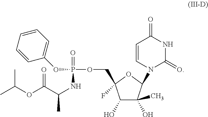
CC(OC(C(NP(=O)(OC1=CC=CC=C1)OCC1(F)C(O)C(O)(C)C(N2C=CC(=O)NC2=O)O1)C)=O)C
